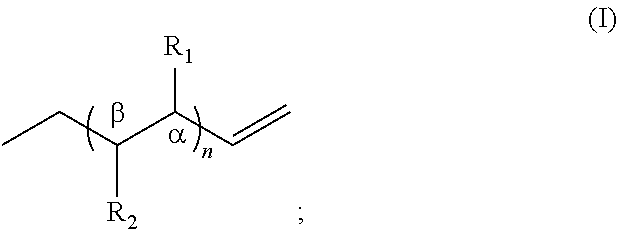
CCC(C(C=C)[R1])[R2]
